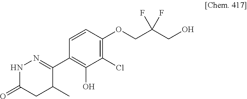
C1(C2=NNC(=O)CC2C)=C(O)C(Cl)=C(OCC(CO)(F)F)C=C1
